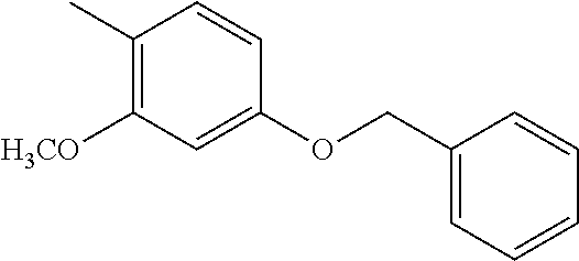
C1(C)=C([H3CO])C=C(OCC2=CC=CC=C2)C=C1
